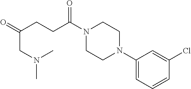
C(CC(=O)CN(C)C)C(=O)N1CCN(C2=CC=CC(Cl)=C2)CC1
